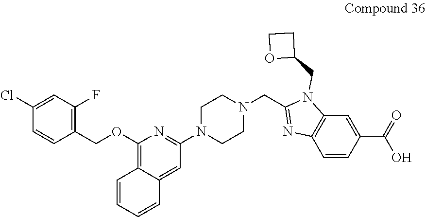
C1(Cl)=CC(F)=C(COC2=C3C(=CC(N4CCN(CC5=NC6=C(N5CC5CCO5)C=C(C(O)=O)C=C6)CC4)=N2)C=CC=C3)C=C1
